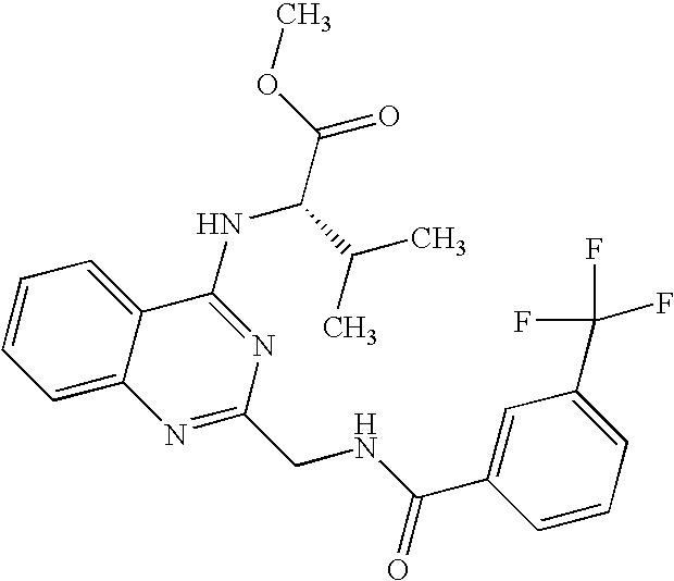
C1=CC=C2C(=C1)C(NC(C(C)C)C(=O)OC)=NC(CNC(=O)C1=CC(C(F)(F)F)=CC=C1)=N2
